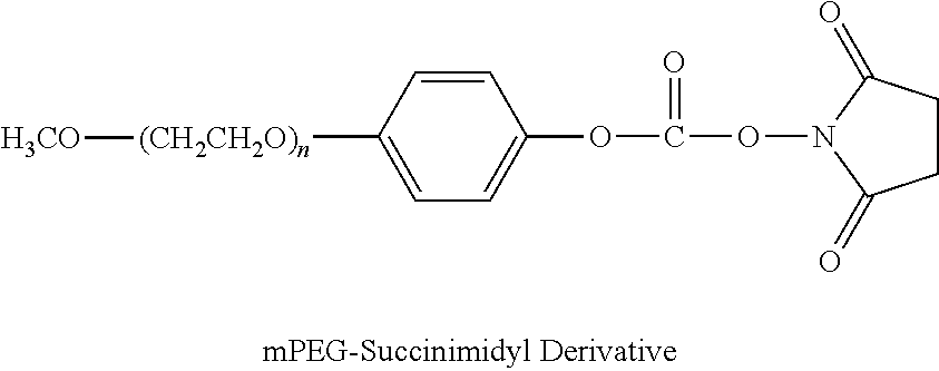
C1CC(=O)N(OC(OC2=CC=C([(CH2CH2O)n][H3CO])C=C2)=O)C1=O
